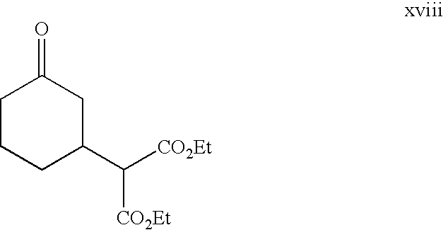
C1CCC(C([CO2Et])[CO2Et])CC1=O
